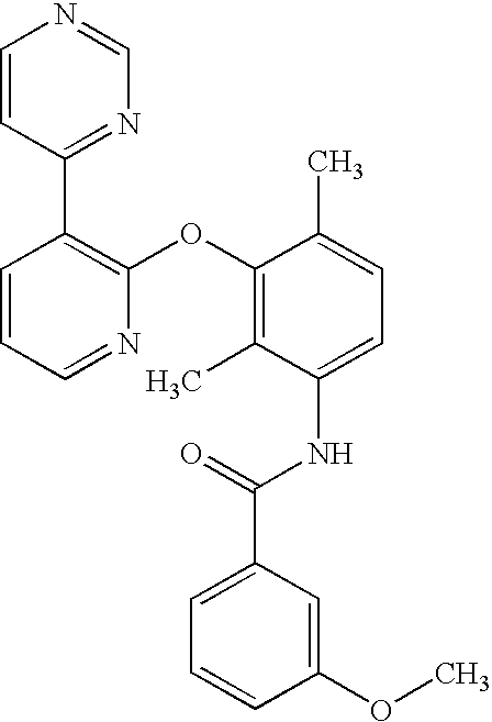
C1=CC(C2=C(OC3=C(C)C(NC(C4=CC=CC(OC)=C4)=O)=CC=C3C)N=CC=C2)=NC=N1
